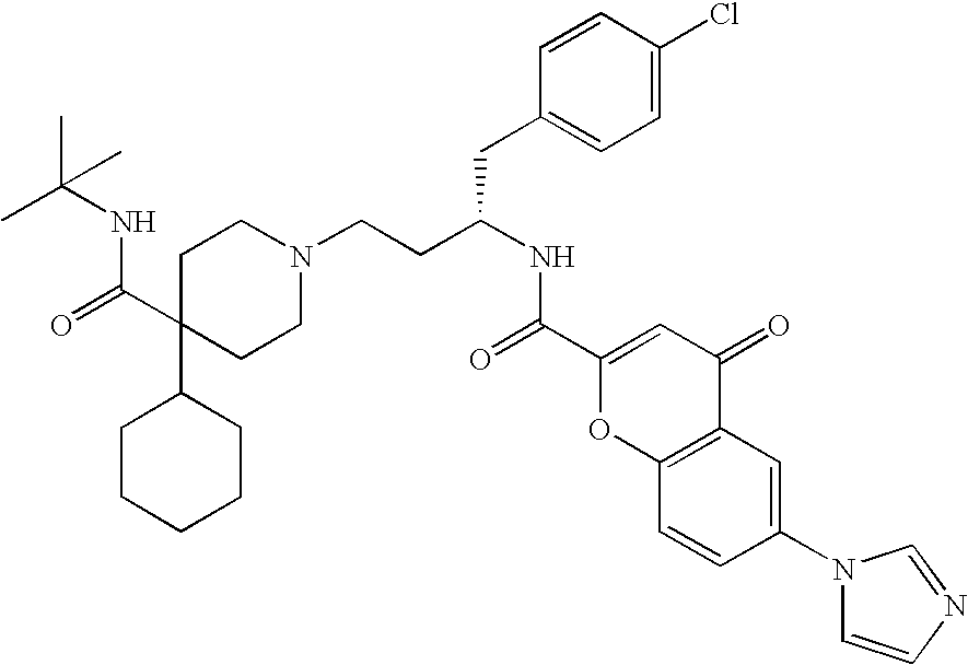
C1C(C(=O)NC(C)(C)C)(C2CCCCC2)CCN(CCC(CC2=CC=C(Cl)C=C2)NC(=O)C2=CC(=O)C3=C(O2)C=CC(N2C=CN=C2)=C3)C1
